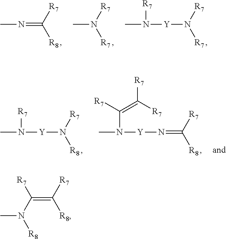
CN=C([R8])[R7].CN([R7])[R7].CN([Y]N([R7])[R7])[R7].CN([Y]N([R8])[R7])[R7].CN(C(=C([R7])[R7])[R7])[Y]N=C([R8])[R7].CN(C([R7])=C([R8])[R7])[R8]
